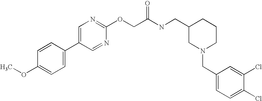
COC1=CC=C(C2=CN=C(OCC(NCC3CN(CC4=CC=C(Cl)C(Cl)=C4)CCC3)=O)N=C2)C=C1
